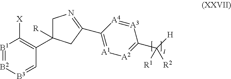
[B1]1=[B2][B3]=CC(C2([R])CN=C(C3=[A1][A2]=C(C([H])([R1])[R2])[A3]=[A4]3)C2)=C1[X]
